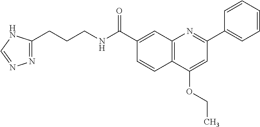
C1(C(NCCCC2=NN=CN2)=O)=CC2=C(C=C1)C(OCC)=CC(C1=CC=CC=C1)=N2
